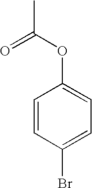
C1(Br)=CC=C(OC(C)=O)C=C1
